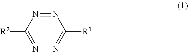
C1([R2])=NN=C([R1])N=N1
